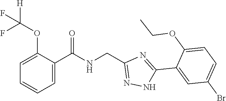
C1=C(OC([H])(F)F)C(C(NCC2=NNC(C3=CC(Br)=CC=C3OCC)=N2)=O)=CC=C1
